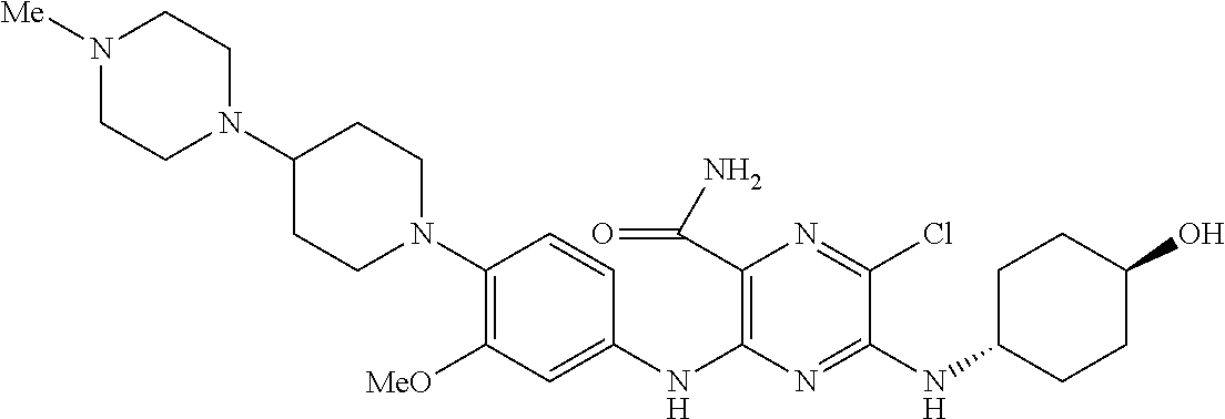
C1(N2CCC(N3CCN([Me])CC3)CC2)=C([MeO])C=C(NC2=C(C(=O)N)N=C(Cl)C(NC3CCC(O)CC3)=N2)C=C1
